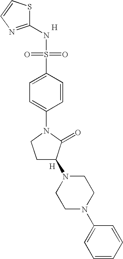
S1C(NS(=O)(=O)C2=CC=C(N3CCC(N4CCN(C5=CC=CC=C5)CC4)C3=O)C=C2)=NC=C1.[H].[H]
